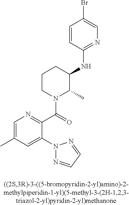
C1=C(C)C=C(N2N=CC=N2)C(C(=O)N2C(C)C(NC3=NC=C(Br)C=C3)CCC2)=N1
